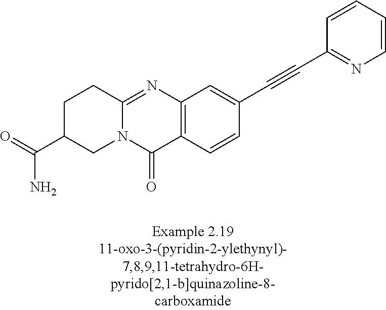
N12C(=NC3=C(C1=O)C=CC(C#CC1=NC=CC=C1)=C3)CCC(C(=O)N)C2
